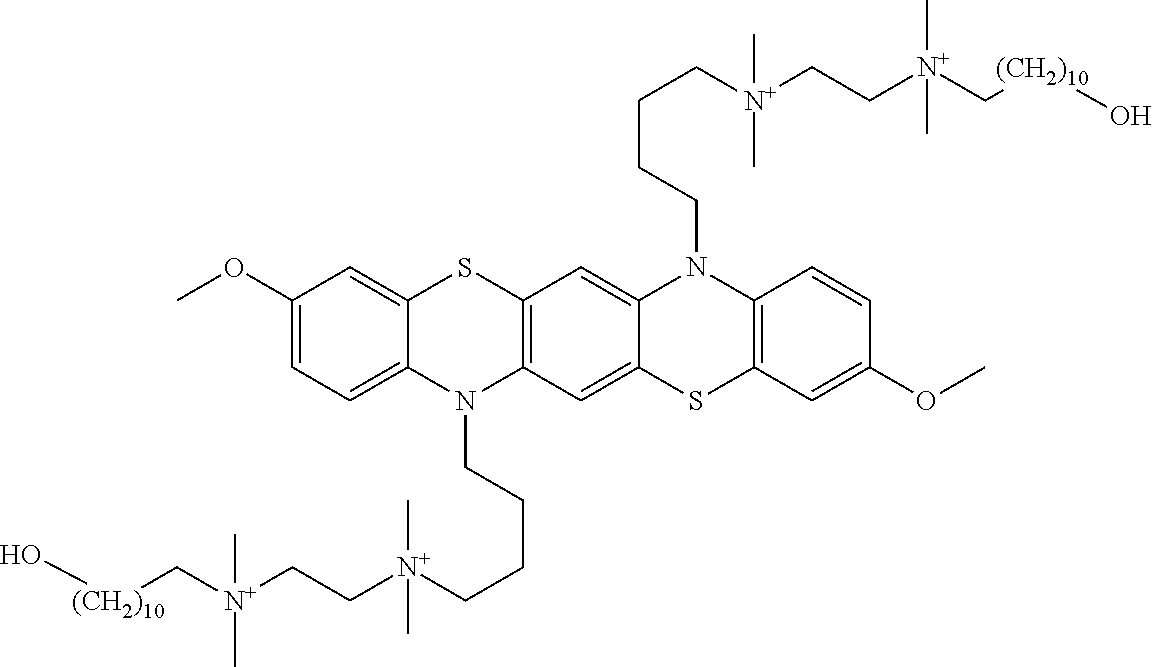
C1(OC)=CC=C2C(=C1)SC1=C(N2CCCC[N+](CC[N+](C[(CH2)10]O)(C)C)(C)C)C=C2C(=C1)N(CCCC[N+](CC[N+](C[(CH2)10]O)(C)C)(C)C)C1=C(S2)C=C(OC)C=C1
